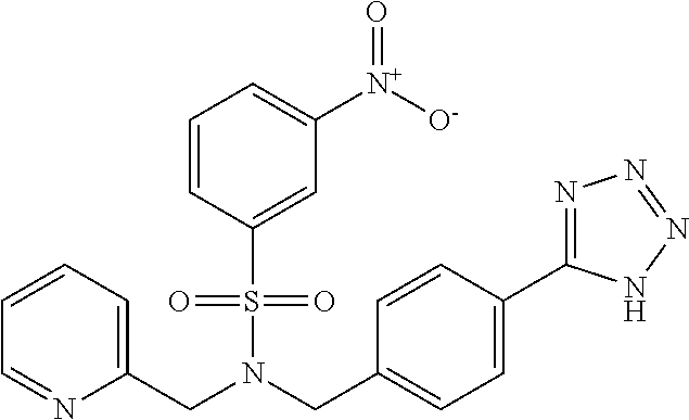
C1=CC=C(CN(CC2=CC=C(C3=NN=NN3)C=C2)S(=O)(=O)C2=CC([N+](=O)[O-])=CC=C2)N=C1
